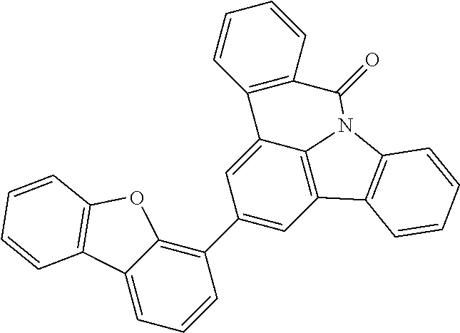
C1(C2=C3C(=CC=C2)C2=C(O3)C=CC=C2)=CC2=C3C(=C1)C1=C(C=CC=C1)C(=O)N3C1=C2C=CC=C1
